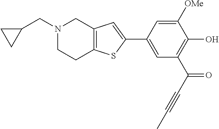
C1(C2=CC(C(C#CC)=O)=C(O)C([OMe])=C2)=CC2=C(S1)CCN(CC1CC1)C2
